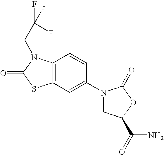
C12=C(C=CC(N3CC(C(N)=O)OC3=O)=C1)N(CC(F)(F)F)C(=O)S2
